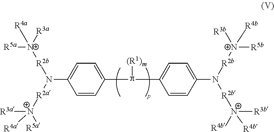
C1=C(N([R2b][N+]([R4a])([R5a])[R3a])[R2a][N+]([R4a])([R5a])[R3a])C=CC(p(C2=CC=C(N([R2b][N+]([R4b])([R5b])[R3b])[R2b][N+]([R4b])([R4b])[R3b])C=C2)[(R1)m])=C1
